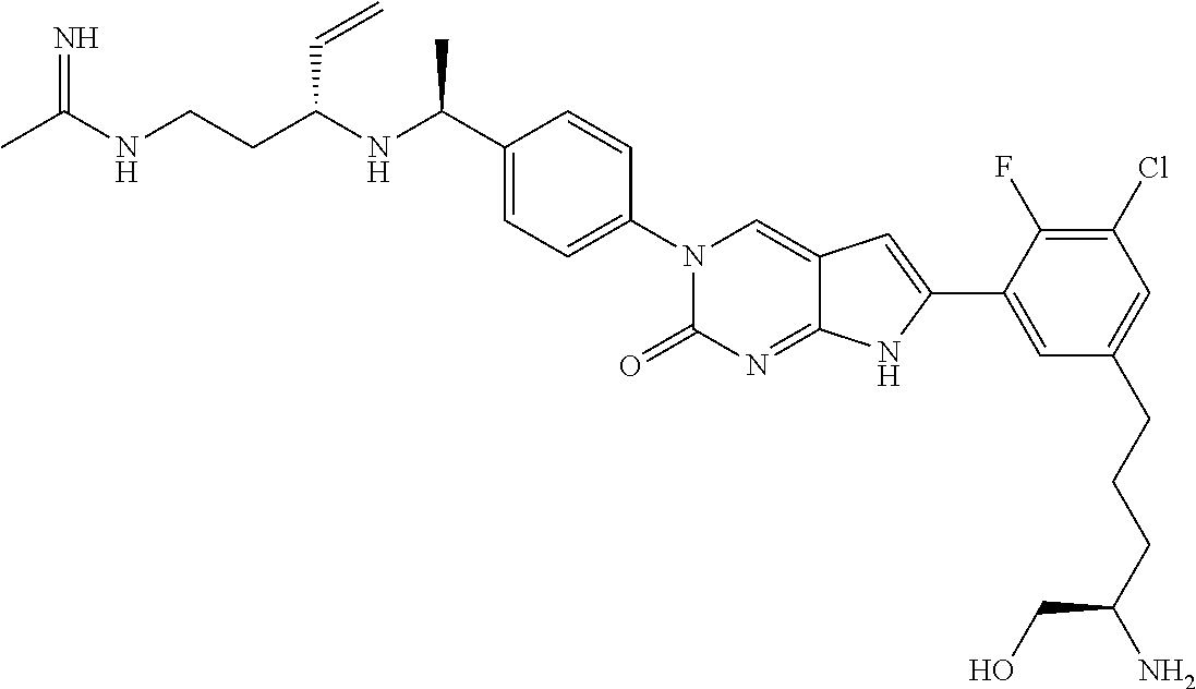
CC(NCCC(NC(C1=CC=C(N2C(=O)N=C3C(=C2)C=C(C2=CC(CCCC(N)CO)=CC(Cl)=C2F)N3)C=C1)C)C=C)=N
